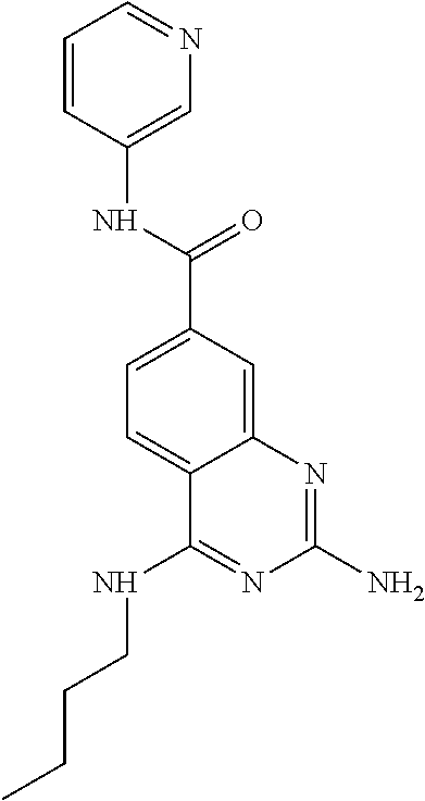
C1=CC(NC(C2=CC=C3C(=C2)N=C(N)N=C3NCCCC)=O)=CN=C1
